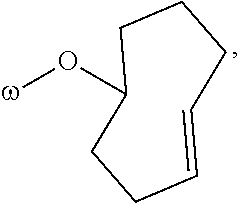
[w]OC1CCCC=CCC1
